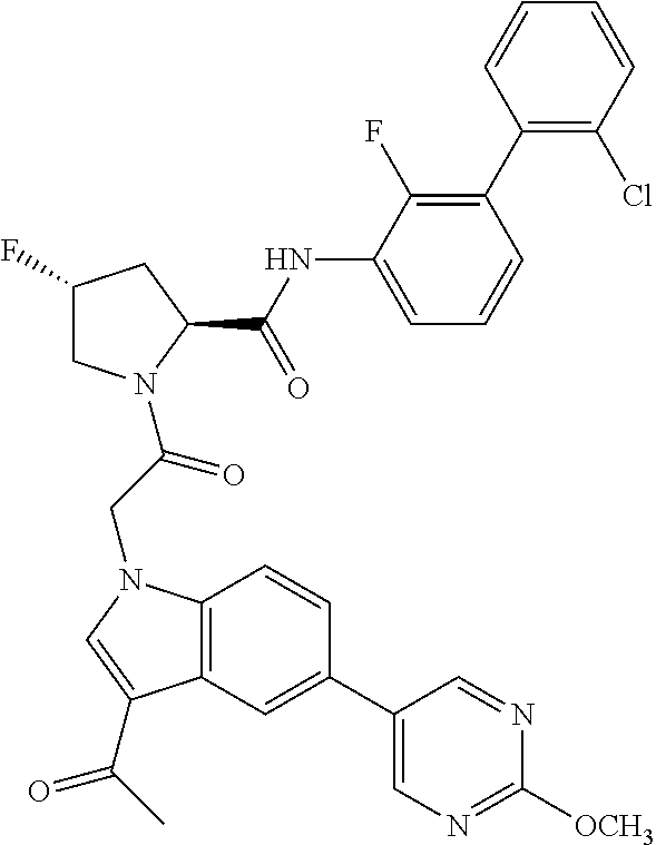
C1(C2=C(F)C(NC(C3CC(F)CN3C(=O)CN3C4=C(C=C(C5=CN=C([OCH3])N=C5)C=C4)C(C(=O)C)=C3)=O)=CC=C2)=C(Cl)C=CC=C1
